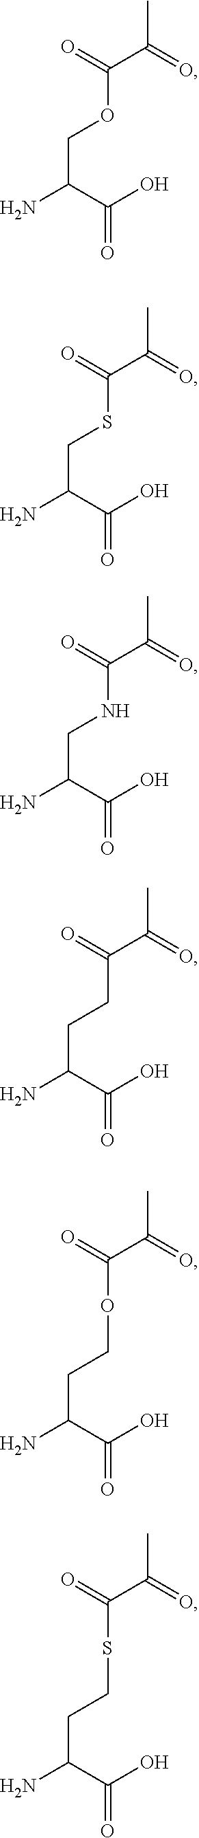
C(C(C(O)=O)N)OC(=O)C(=O)C.C(C(C(O)=O)N)SC(=O)C(=O)C.C(C(C(O)=O)N)NC(=O)C(=O)C.C(C(C(O)=O)N)CC(=O)C(=O)C.C(C(C(O)=O)N)COC(=O)C(=O)C.C(C(C(O)=O)N)CSC(=O)C(=O)C
